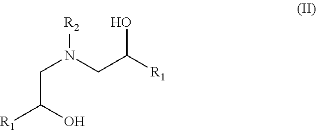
C(C(O)[R1])N(CC([R1])O)[R2]
